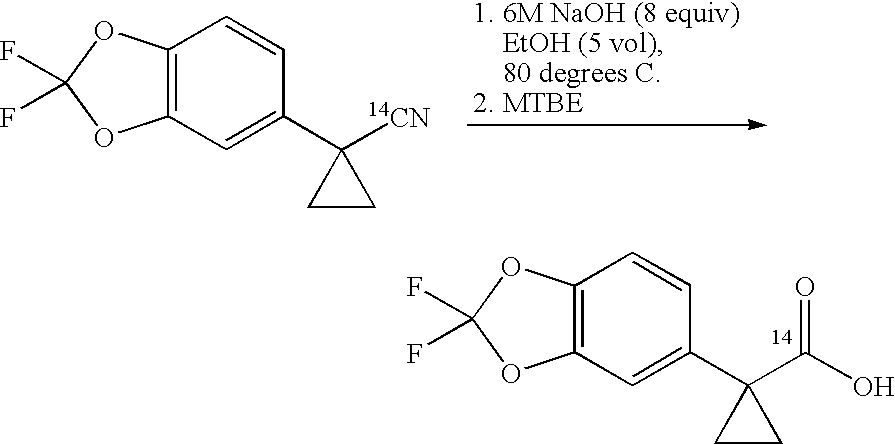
C12=C(C=C(C3([14CN])CC3)C=C1)OC(F)(F)O2.C12=C(C=C(C3(C(O)=O)CC3)C=C1)OC(F)(F)O2
